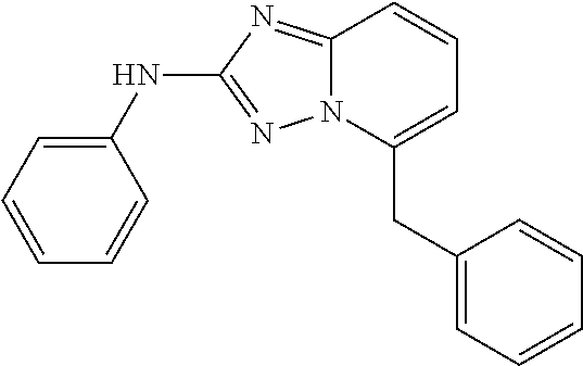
C(C1=CC=CC2=NC(NC3=CC=CC=C3)=NN12)C1=CC=CC=C1
